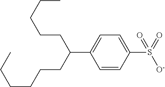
C1=CC(S(=O)([O-])=O)=CC=C1C(CCCCCC)CCCCC
